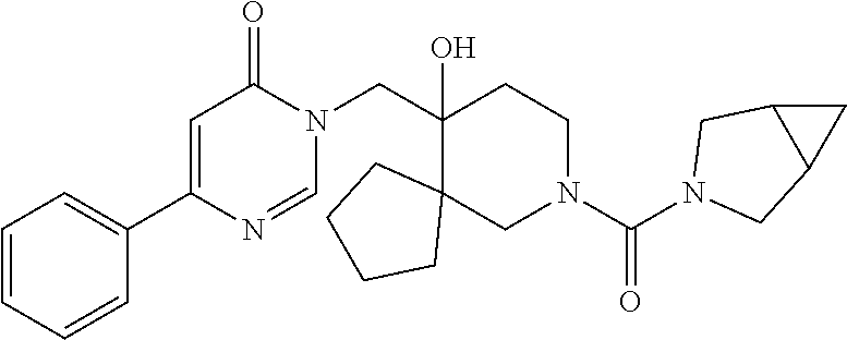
C1=C(C2=CC=CC=C2)N=CN(CC2(O)CCN(C(N3CC4C(C3)C4)=O)CC23CCCC3)C1=O
